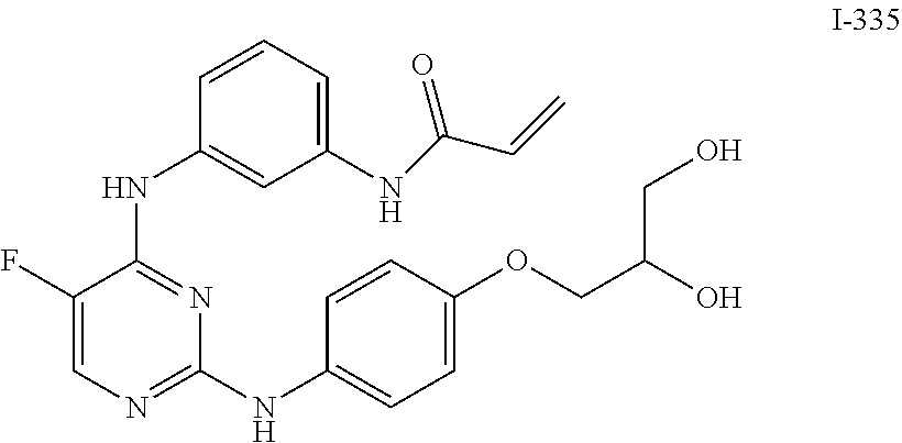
C1(F)=CN=C(NC2=CC=C(OCC(CO)O)C=C2)N=C1NC1=CC(NC(=O)C=C)=CC=C1
